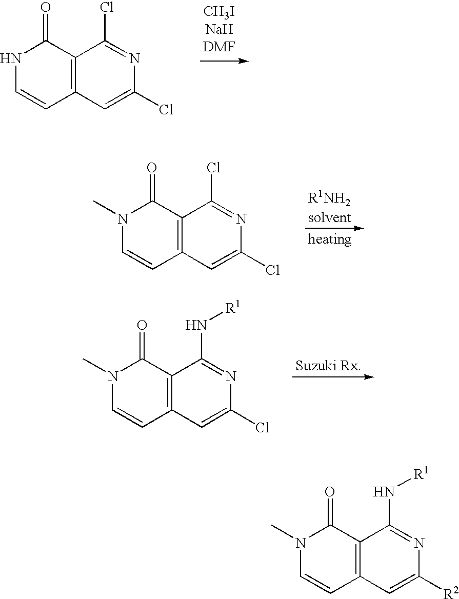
N1C=CC2=C(C1=O)C(Cl)=NC(Cl)=C2.N1(C)C=CC2=C(C1=O)C(Cl)=NC(Cl)=C2.N1(C)C=CC2=C(C1=O)C(N[R1])=NC(Cl)=C2.N1(C)C=CC2=C(C1=O)C(N[R1])=NC([R2])=C2
